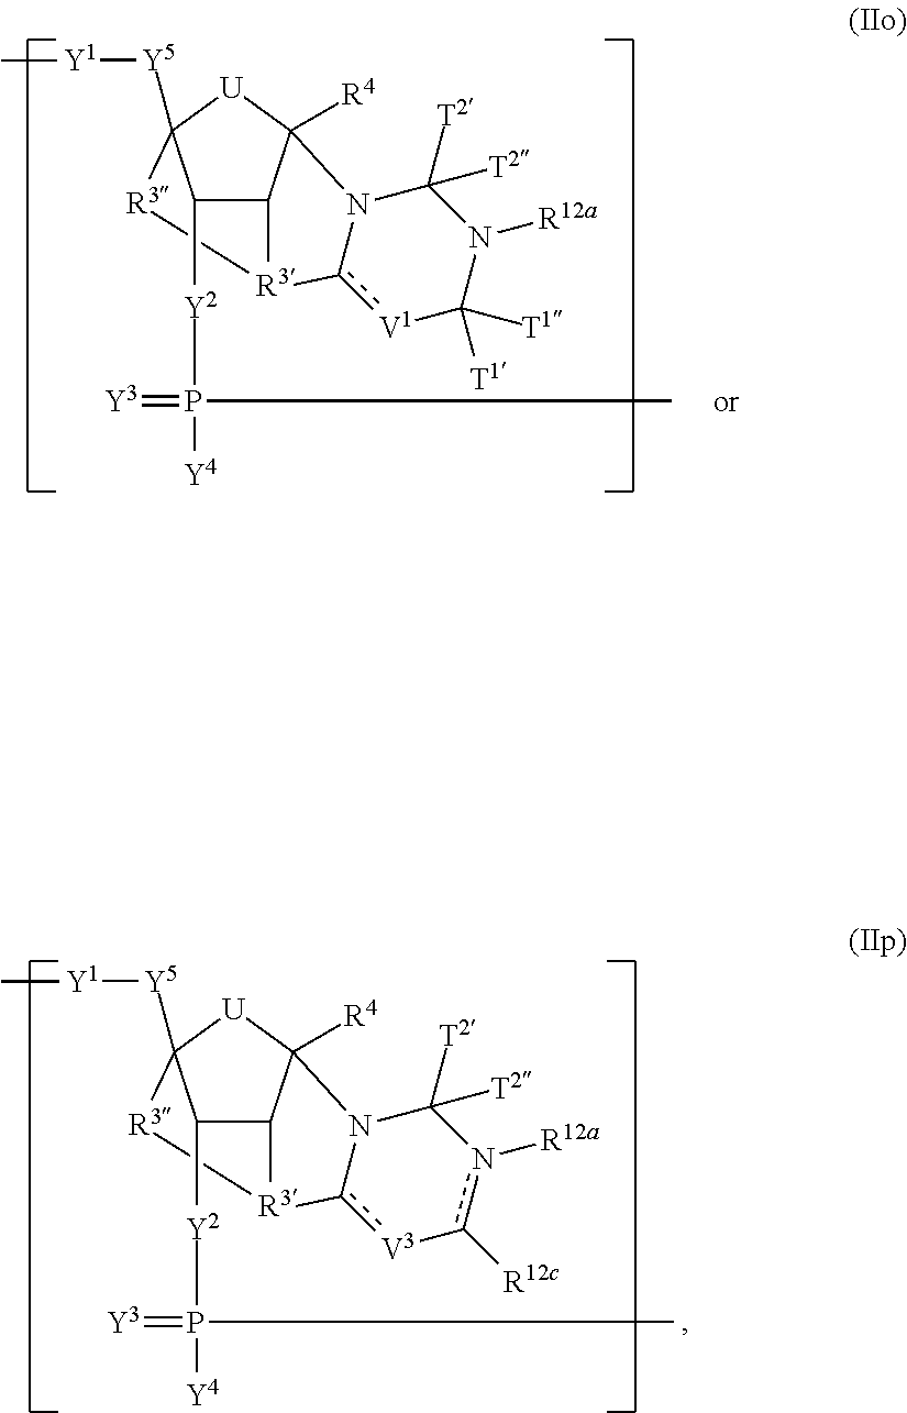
[R3]12[R3]C3([Y5][Y1]C)C([Y2]P(=[Y3])([Y4])C)C1C([R4])(N1c2[V1]C([T1])([T1])N([R12a])C1([T2])[T2])[U]3.[R3]12[R3]C3([Y5][Y1]C)C([Y2]P(=[Y3])([Y4])C)C1C([R4])(N1c2[V3]-c([R12c])n([R12a])C1([T2])[T2])[U]3
